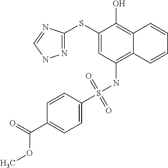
C1(SC2=NNC=N2)=CC(NS(C2=CC=C(C(=O)OC)C=C2)(=O)=O)=C2C(=C1O)C=CC=C2
